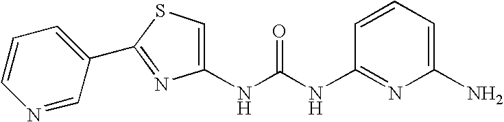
N(C(=O)NC1=NC(N)=CC=C1)C1=CSC(C2=CC=CN=C2)=N1
